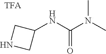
N1CC(NC(=O)N(C)C)C1
